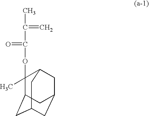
C1(OC(C(C)=C)=O)(C)C2CC3CC(CC1C3)C2
